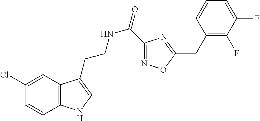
N(CCC1=CNC2=C1C=C(Cl)C=C2)C(=O)C1=NOC(CC2=C(F)C(F)=CC=C2)=N1
